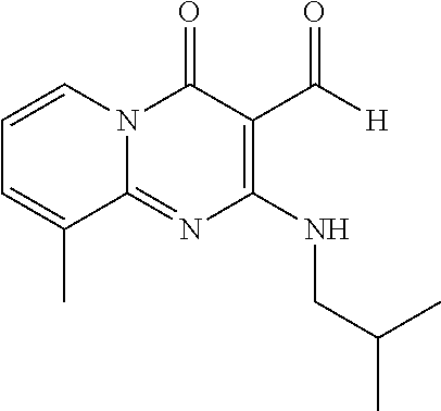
C1=CN2C(=NC(NCC(C)C)=C(C(=O)[H])C2=O)C(C)=C1
